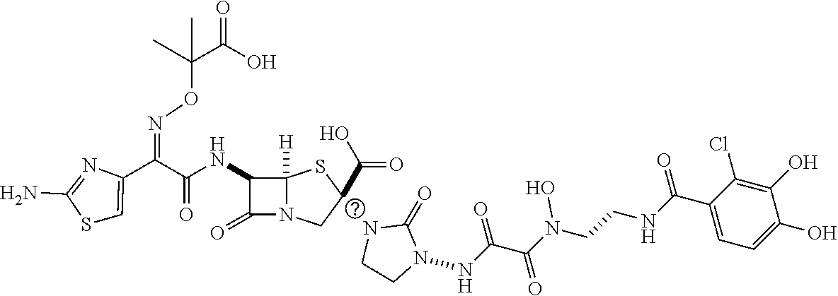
C(=O)(NC1C(=O)N2C1([H])SC(N1CCN(NC(C(N(CCNC(C3=CC=C(O)C(O)=C3Cl)=O)O)=O)=O)C1=O)(C(O)=O)C2)C(C1=CSC(N)=N1)=NOC(C(O)=O)(C)C
